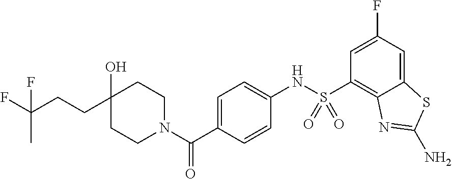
CC(CCC1(O)CCN(C(C2=CC=C(NS(C3=C4C(=CC(F)=C3)SC(N)=N4)(=O)=O)C=C2)=O)CC1)(F)F
